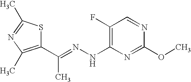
C1(F)=C(NN=C(C2=C(C)N=C(C)S2)C)N=C(OC)N=C1
